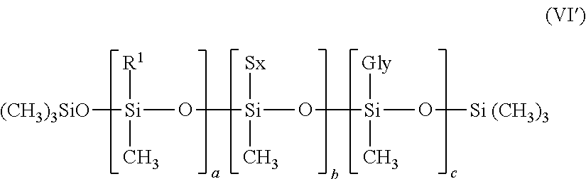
[(CH3)3SiO][Si](O[Si](O[Si](O[Si (CH3)3])([Gly])C)([Sx])C)([R1])C
